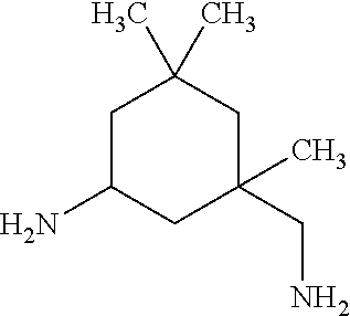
C1C(N)CC(C)(CN)CC1(C)C
